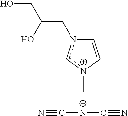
C1=C[n+](C)cn1CC(O)CO.N#C[N-]C#N
